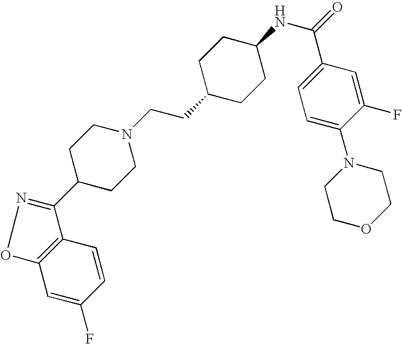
C12=C(C=CC(F)=C1)C(C1CCN(CCC3CCC(NC(=O)C4=CC=C(N5CCOCC5)C(F)=C4)CC3)CC1)=NO2
